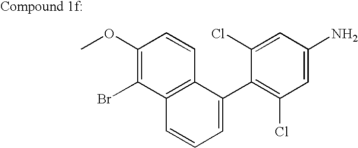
COC1=C(Br)C2=C(C=C1)C(C1=C(Cl)C=C(N)C=C1Cl)=CC=C2
